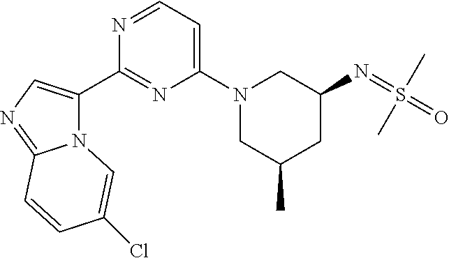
N(C1CN(C2=CC=NC(C3=CN=C4N3C=C(Cl)C=C4)=N2)CC(C)C1)=S(=O)(C)C
